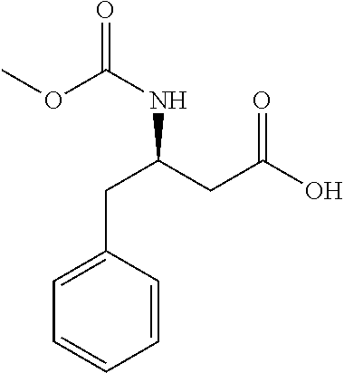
C1(CC(NC(=O)OC)CC(=O)O)=CC=CC=C1
